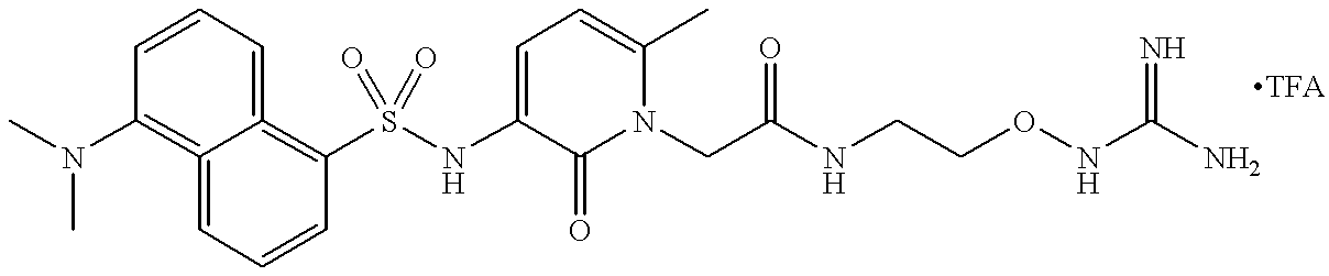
C1=CC(S(NC2=CC=C(C)N(CC(=O)NCCONC(N)=N)C2=O)(=O)=O)=C2=CC=CC(N(C)C)=C2=C1
